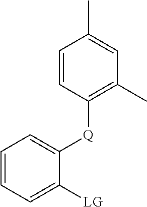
C1=CC=C([LG])C([Q]C2=C(C)C=C(C)C=C2)=C1
